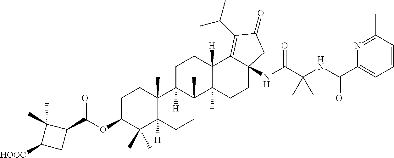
C1C2([H])C(C)(C3(C)C([H])(C1)C1=C(C(C)C)C(=O)CC1(NC(C(NC(C1=CC=CC(C)=N1)=O)(C)C)=O)CC3)CCC1([H])C2(C)CCC(OC(C2C(C)(C)C([HOOC])C2)=O)C1(C)C
